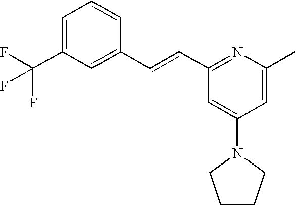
C1=C(C(F)(F)F)C=C(C=CC2=NC(C)=CC(N3CCCC3)=C2)C=C1
